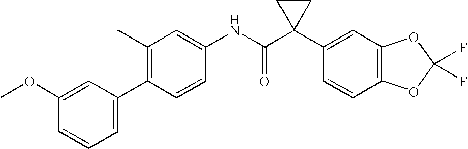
C1(C)=C(C2=CC=CC(OC)=C2)C=CC(NC(C2(C3=CC4=C(C=C3)OC(F)(F)O4)CC2)=O)=C1
